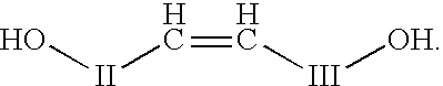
O[II]C=C[III][OH]
